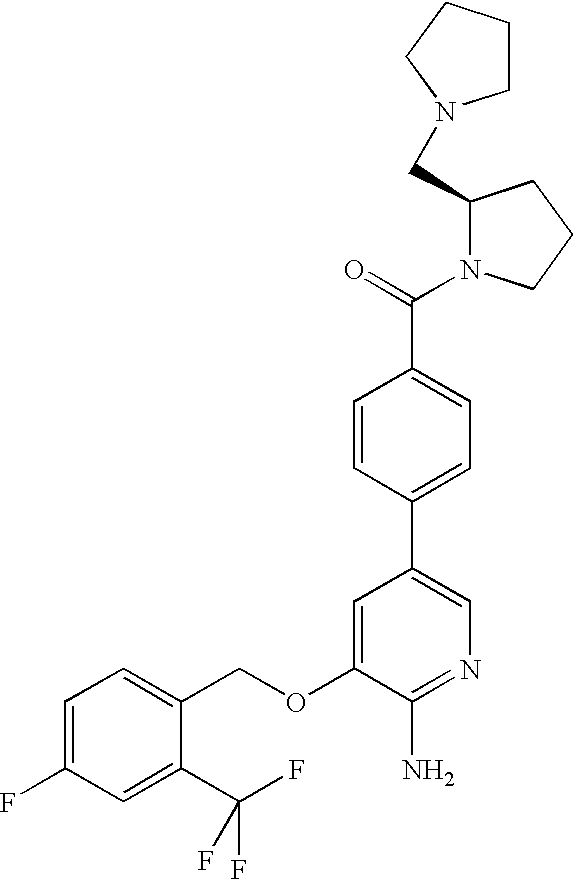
C(OC1=CC(C2=CC=C(C(=O)N3C(CN4CCCC4)CCC3)C=C2)=CN=C1N)C1=CC=C(F)C=C1C(F)(F)F
